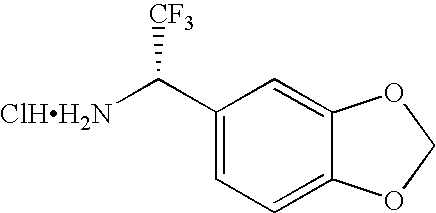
[ClHH2N]C([CF3])C1=CC=C2C(=C1)OCO2
